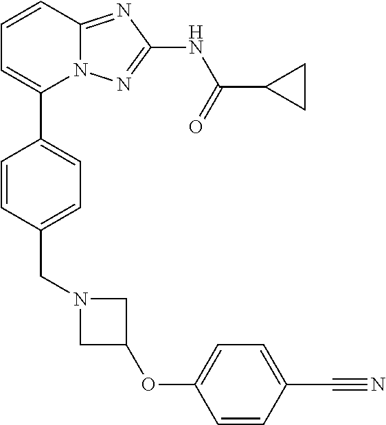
C1=CC2=NC(NC(=O)C3CC3)=NN2C(C2=CC=C(CN3CC(OC4=CC=C(C#N)C=C4)C3)C=C2)=C1
